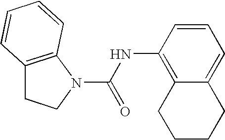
C12=CC=CC(NC(=O)N3CCC4=C3C=CC=C4)=C1CCCC2
